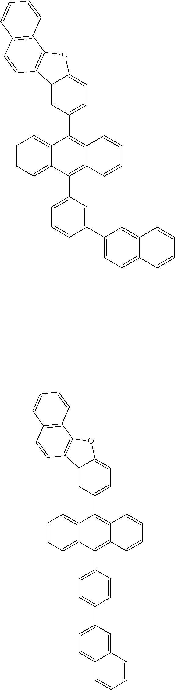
C1=CC=C2C(=C1)C(C1=CC=C3C(=C1)C1=C(O3)C3=C(C=C1)C=CC=C3)=C1C(=C2C2=CC=CC(C3=CC=C4C(=C3)C=CC=C4)=C2)C=CC=C1.C1=CC=C2C(=C1)C(C1=CC=C3C(=C1)C1=C(O3)C3=C(C=C1)C=CC=C3)=C1C(=C2C2=CC=C(C3=CC=C4C(=C3)C=CC=C4)C=C2)C=CC=C1
